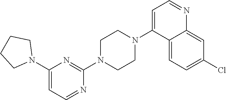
N1(C2=CC=NC(N3CCN(C4=CC=NC5=CC(Cl)=CC=C45)CC3)=N2)CCCC1
